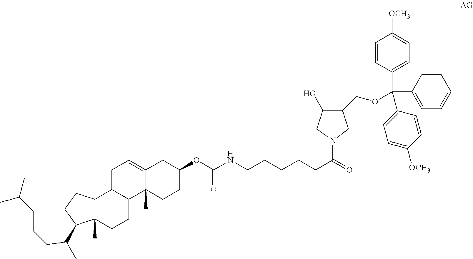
N1(C(=O)CCCCCNC(OC2CC3=CCC4C(C3(C)CC2)CCC2(C)C4CCC2C(C)CCCC(C)C)=O)CC(COC(C2=CC=C([OCH3])C=C2)(C2=CC=C([OCH3])C=C2)C2=CC=CC=C2)C(O)C1
